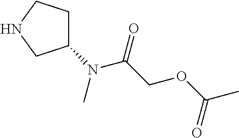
C1CNCC1N(C(COC(C)=O)=O)C
